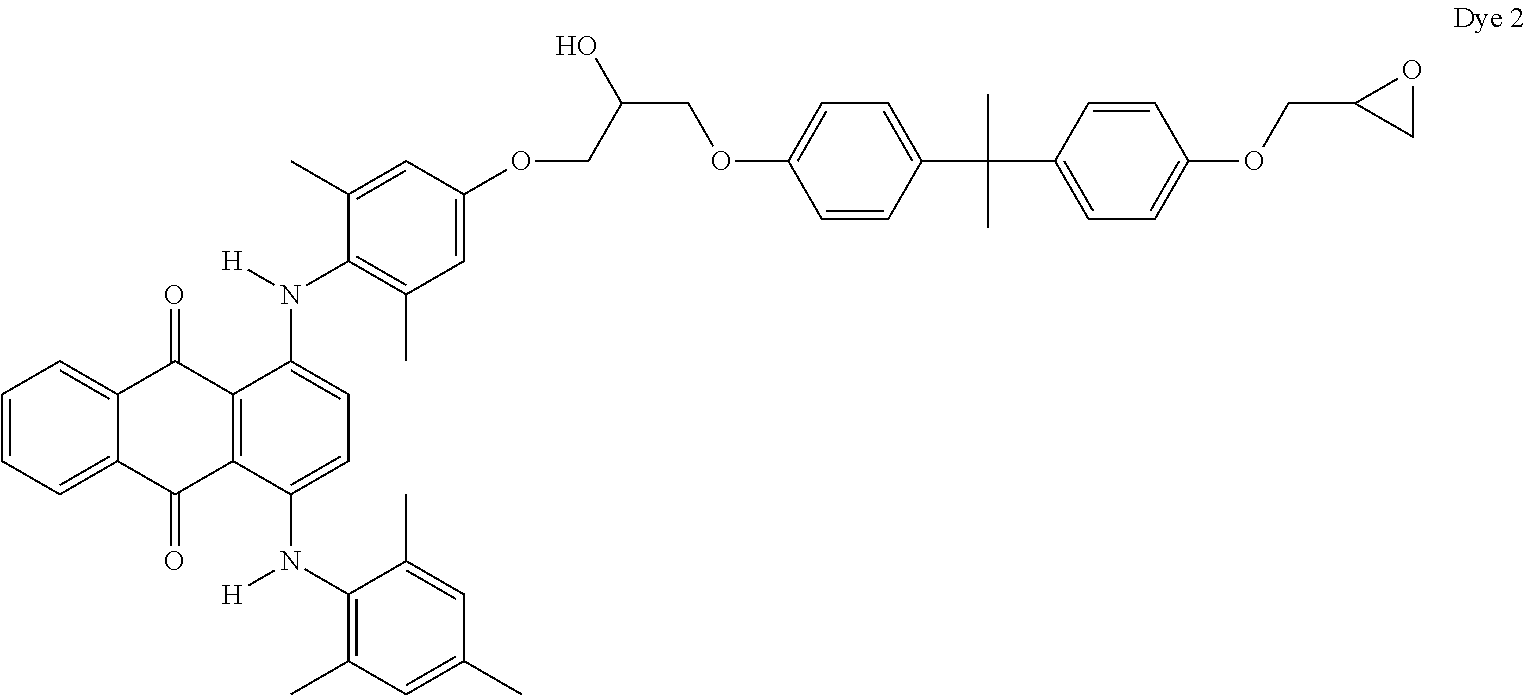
C1=CC=C2C(=C1)C(=O)C1=C(C2=O)C(N(C2=C(C)C=C(C)C=C2C)[H])=CC=C1N([H])C1=C(C)C=C(OCC(COC2=CC=C(C(C)(C)C3=CC=C(OCC4CO4)C=C3)C=C2)O)C=C1C
